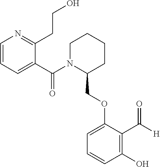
C1(COC2=CC=CC(O)=C2C(=O)[H])CCCCN1C(C1=CC=CN=C1CCO)=O
